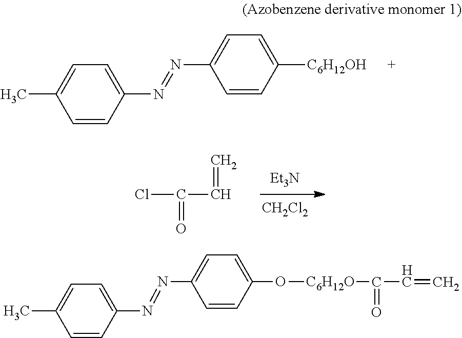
C1=CC(N=NC2=CC=C([C6H12OH])C=C2)=CC=C1C.ClC(C=C)=O.[Et3N].[CH2Cl2].C1=CC(N=NC2=CC=C(O[C6H12O]C(=O)C=C)C=C2)=CC=C1C
